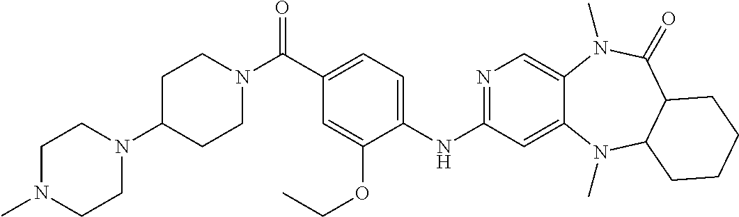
N1=C(NC2=CC=C(C(N3CCC(N4CCN(C)CC4)CC3)=O)C=C2OCC)C=C2C(=C1)N(C)C(=O)C1C(N2C)CCCC1
